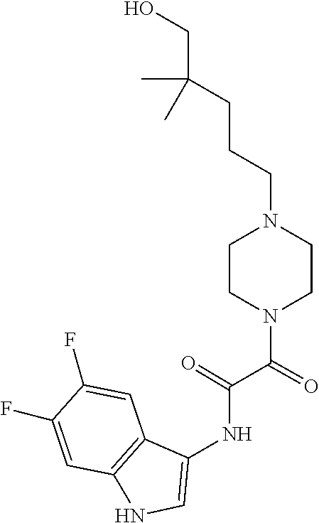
N1(C(C(=O)NC2=CNC3=C2C=C(F)C(F)=C3)=O)CCN(CCCC(CO)(C)C)CC1
